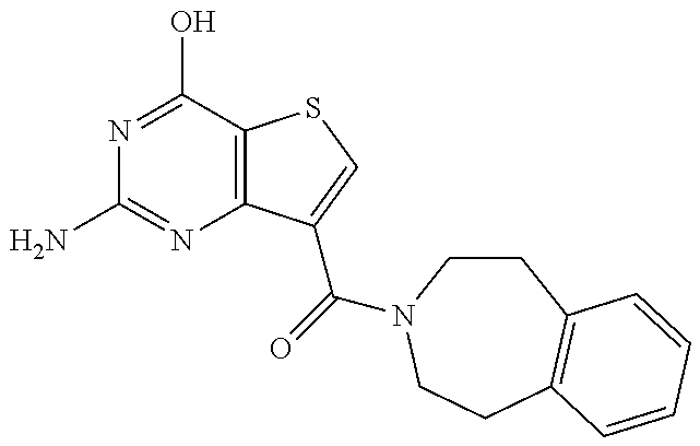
NC1=NC2=C(C(O)=N1)SC=C2C(=O)N1CCC2=C(CC1)C=CC=C2
